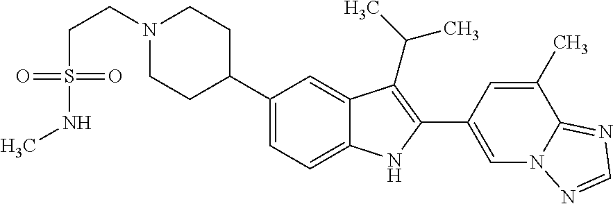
N1(CCS(NC)(=O)=O)CCC(C2=CC=C3C(=C2)C(C(C)C)=C(C2=CN4C(=NC=N4)C(C)=C2)N3)CC1
